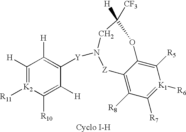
C1([H])=[K2]([R11])C([R10])=C([H])C([Y]N2CC([CF3])([H])OC3=C([R5])[K1]([R6])=C([R7])C([R8])=C3[Z]2)=C1[H]
